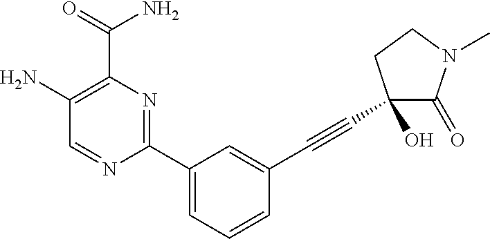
C1=NC(C2=CC=CC(C#CC3(O)C(=O)N(C)CC3)=C2)=NC(C(=O)N)=C1N
